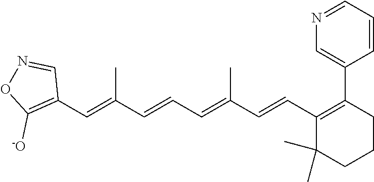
C1(C=C(C=CC=C(C=CC2=C(C3=CN=CC=C3)CCCC2(C)C)C)C)=C([-O])ON=C1
